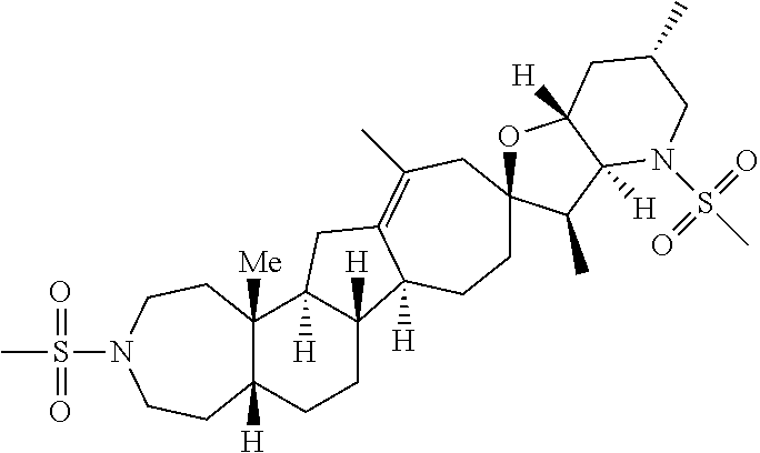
C1CC2([H])C([H])(CC3=C(C)CC4(OC5([H])C([H])(C4C)N(S(C)(=O)=O)CC(C)C5)CCC23[H])C2([Me])C1([H])CCN(S(C)(=O)=O)CC2
